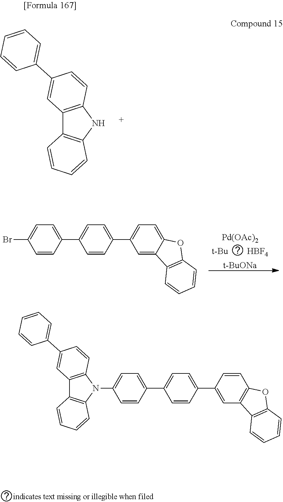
C12=C(NC3=C1C=CC=C3)C=CC(C1=CC=CC=C1)=C2.[t-Bu].[HBF4].[Pd(OAc)2].[t-BuONa].C1=CC(C2=CC=C(C3=CC=C4C(=C3)C3=C(O4)C=CC=C3)C=C2)=CC=C1Br.C1=CC(C2=CC=C(C3=CC4=C(C=C3)OC3=C4C=CC=C3)C=C2)=CC=C1N1C2=C(C3=C1C=CC(C1=CC=CC=C1)=C3)C=CC=C2
